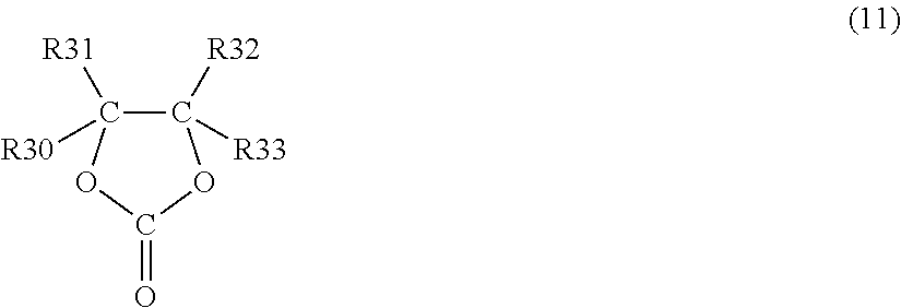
C1([R32])([R33])C([R31])([R30])OC(=O)O1
